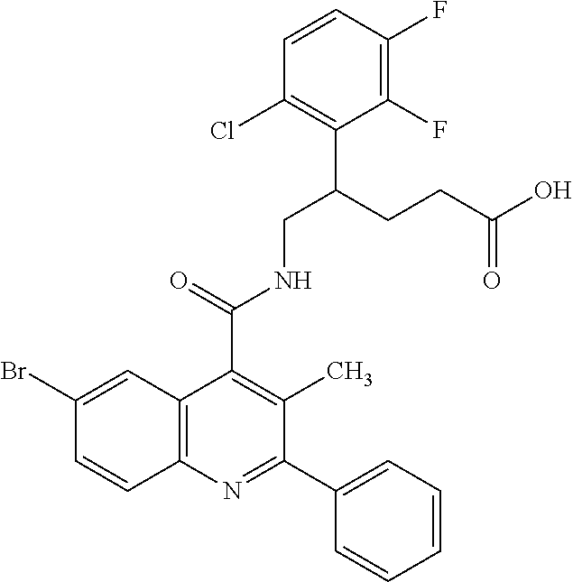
C1=CC(Cl)=C(C(CCC(O)=O)CNC(C2=C(C)C(C3=CC=CC=C3)=NC3=C2C=C(Br)C=C3)=O)C(F)=C1F
